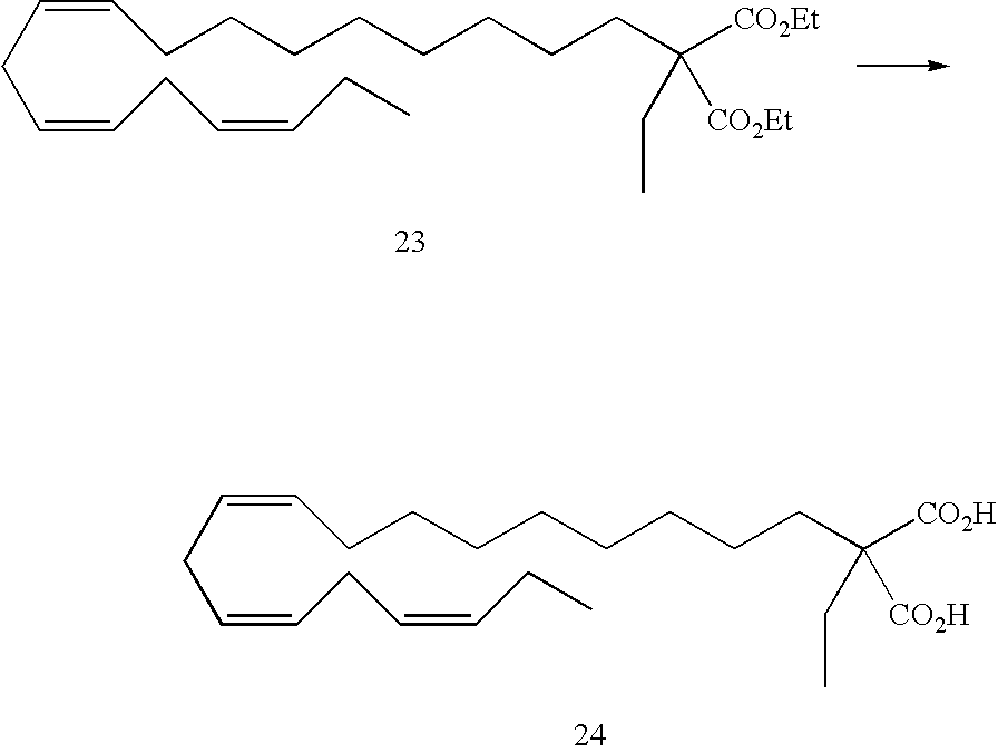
C(CC=CCC=CCC)=CCCCCCCCCC([CO2H])(CC)[CO2H].C(CC=CCC=CCC)=CCCCCCCCCC([CO2Et])(CC)[CO2Et]
